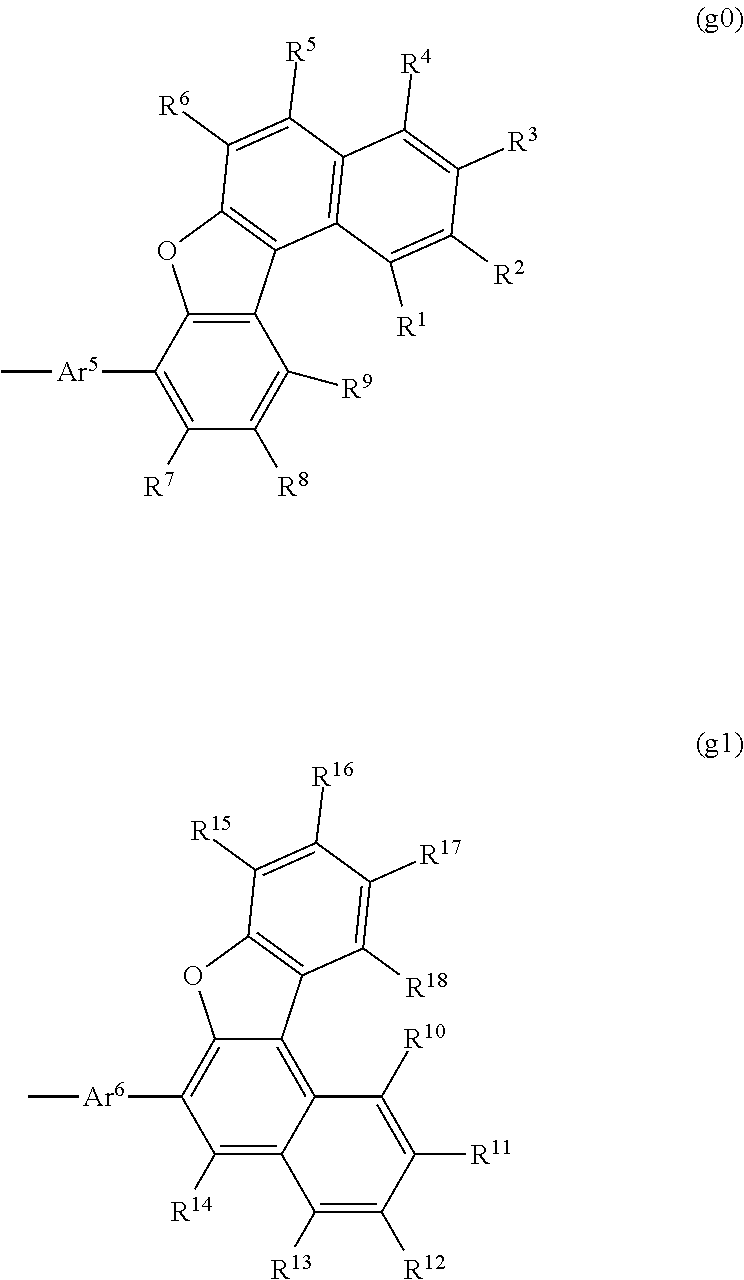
C12=C(C([Ar5]C)=C([R7])C([R8])=C1[R9])OC1=C2C2=C(C([R5])=C1[R6])C([R4])=C([R3])C([R2])=C2[R1].C12=C3C(=C([R14])C([Ar6]C)=C1OC1=C2C([R18])=C([R17])C([R16])=C1[R15])C([R13])=C([R12])C([R11])=C3[R10]
